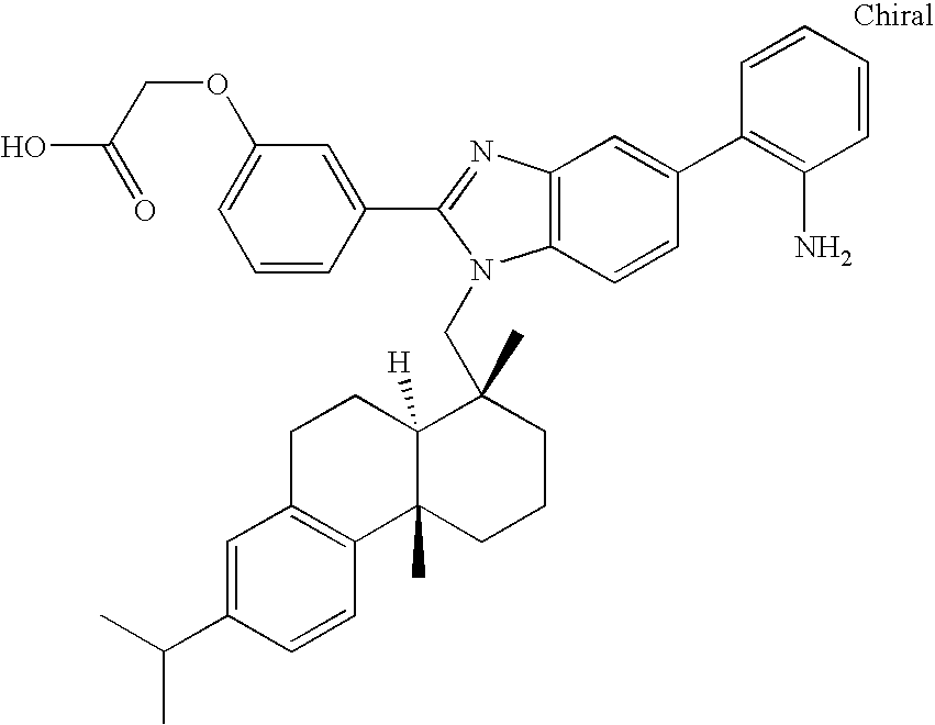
C1=CC(C2=NC3=C(N2CC2(C)C4([H])C(C)(CCC2)C2=C(CC4)C=C(C(C)C)C=C2)C=CC(C2=C(N)C=CC=C2)=C3)=CC(OCC(=O)O)=C1
